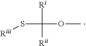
C(S[Riii])(OC)([Ri])[Rii]
